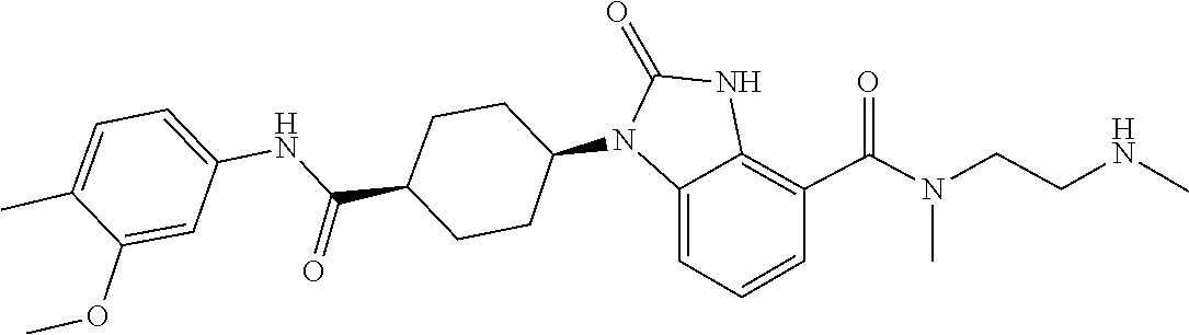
N(CCNC)(C(C1=C2NC(=O)N(C3CCC(C(NC4=CC=C(C)C(OC)=C4)=O)CC3)C2=CC=C1)=O)C
